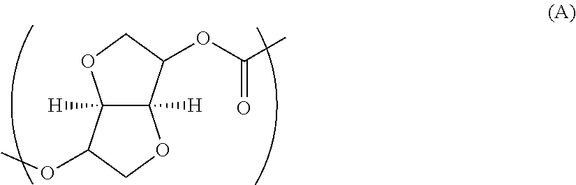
C12([H])C([H])(C(OC(C)=O)CO1)OCC2OC
